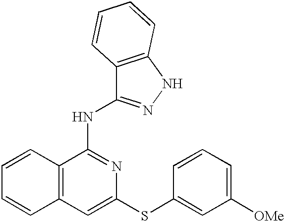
C12=C(C(NC3=NNC4=C3C=CC=C4)=NC(SC3=CC([OMe])=CC=C3)=C1)C=CC=C2
